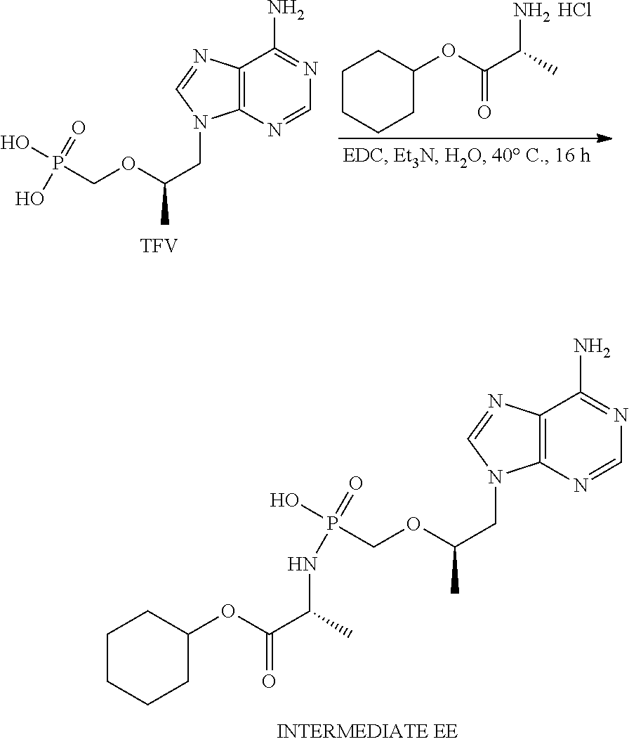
C12=C(N=CN=C1N)N(CC(C)OCP(O)(=O)O)C=N2.[TFV].Cl.O(C(C(C)N)=O)C1CCCCC1.C12=C(N=CN=C1N)N(CC(C)OCP(O)(=O)NC(C(OC1CCCCC1)=O)C)C=N2
